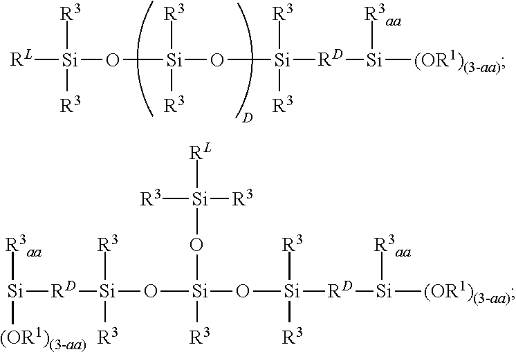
[R3aa][Si]([(OR1)(3-aa)])[RD][Si](O[Si](O[Si]([RD][Si]([(OR1)(3-aa)])[R3aa])([R3])[R3])([R3])O[Si]([RL])([R3])[R3])([R3])[R3].[R3][Si]([R3])(O[Si](O[Si]([R3])([R3])[RD][Si]([(OR1)(3-aa)])[R3aa])([R3])[R3])[RL]
